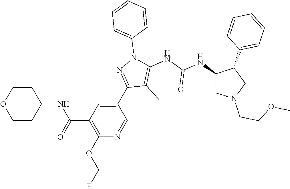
C1(C2=NN(C3=CC=CC=C3)C(NC(NC3CN(CCOC)CC3C3=CC=CC=C3)=O)=C2C)=CC(C(=O)NC2CCOCC2)=C(OCF)N=C1
